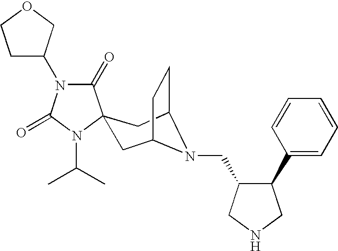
C1(=O)N(C2CCOC2)C(=O)N(C(C)C)C12CC1CCC(C2)N1CC1C(C2=CC=CC=C2)CNC1
